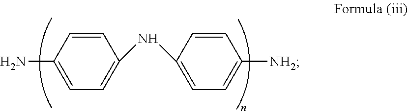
C1=CC(N)=CC=C1NC1=CC=C([NH2])C=C1
